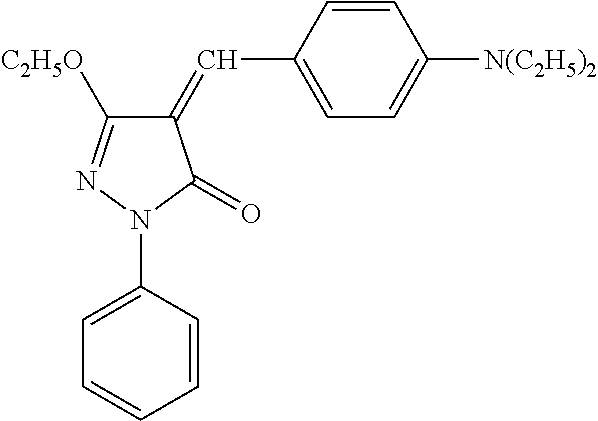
C1(C=C2C([C2H5O])=NN(C3=CC=CC=C3)C2=O)=CC=C([N(C2H5)2])C=C1
